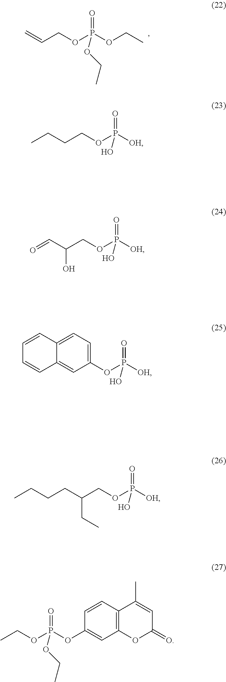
O=P(OCC)(OCC=C)OCC.O=P(OC1=CC2=C(C=C1)C(C)=CC(=O)O2)(OCC)OCC.O=P([OH])(OCCCC)O.O=P([OH])(OCC(C=O)O)O.O=P([OH])(OC1=CC=C2C(=C1)C=CC=C2)O.O=P([OH])(OCC(CCCC)CC)O
